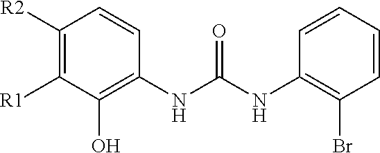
C1([R2])=C([R1])C(O)=C(NC(NC2=C(Br)C=CC=C2)=O)C=C1
